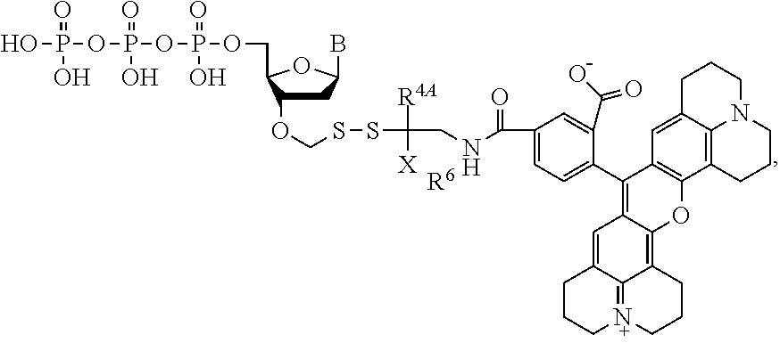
C1C(OCSSC(CNC(=O)C2=CC=C(C3=C4C(=C5C6=N(CCCC6=C4)CCC5)OC4=C3C=C3C5=C4CCCN5CCC3)C(C(O)=O)=C2)([R4A])[X][R6])C(COP(OP(OP(O)(=O)O)(=O)O)(=O)O)OC1B
